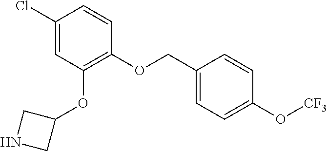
C1(Cl)=CC(OC2CNC2)=C(OCC2=CC=C(O[CF3])C=C2)C=C1
